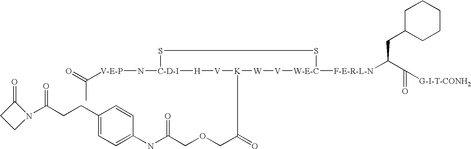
[V-E-P](N[C-D-I]1SS[W-E-C]([F-E-R-L-N]C(C([G-I-T-CONH2])=O)CC2CCCCC2)[V][W][K](C(COCC(NC2=CC=C(CCC(N3C(=O)CC3)=O)C=C2)=O)=O)[V][H]1)C(=O)C
